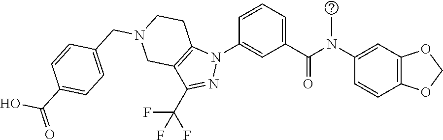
C1(N(C(C2=CC=CC(N3C4=C(C(C(F)(F)F)=N3)CN(CC3=CC=C(C(=O)O)C=C3)CC4)=C2)=O)C)=CC2=C(C=C1)OCO2
